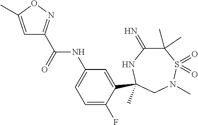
C(=O)(NC1=CC=C(F)C(C2(C)NC(=N)C(C)(C)S(=O)(=O)N(C)C2)=C1)C1=NOC(C)=C1
